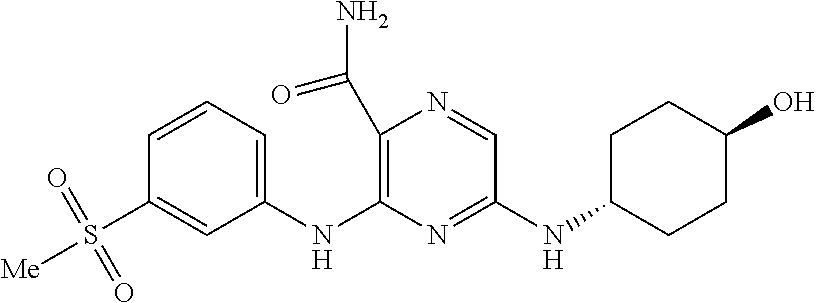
C1=CC=C(NC2=C(C(=O)N)N=CC(NC3CCC(O)CC3)=N2)C=C1S([Me])(=O)=O
